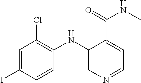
C1=C(I)C=CC(NC2=CN=CC=C2C(=O)NC)=C1Cl
